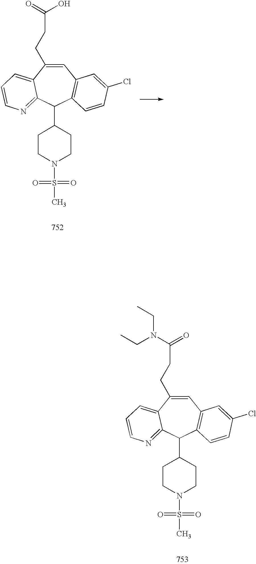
C1=C(CCC(N(CC)CC)=O)C2=CC=CN=C2C(C2CCN(S(C)(=O)=O)CC2)C2=C1C=C(Cl)C=C2.C1=C(CCC(=O)O)C2=CC=CN=C2C(C2CCN(S(C)(=O)=O)CC2)C2=C1C=C(Cl)C=C2
